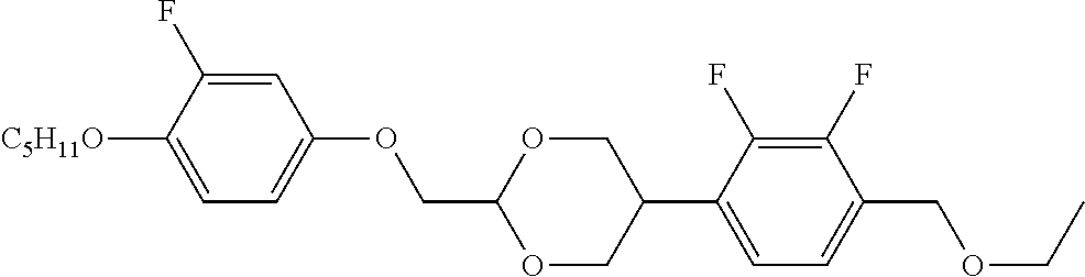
C1=C(F)C([C5H11O])=CC=C1OCC1OCC(C2=CC=C(COCC)C(F)=C2F)CO1
